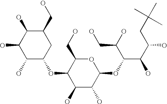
C1(CO)C(O)C(O)C(O)C(OC2C(O)C(O)C(OC(C(O)C(CC(C)(C)C)O)C(O)CO)OC2CO)C1
